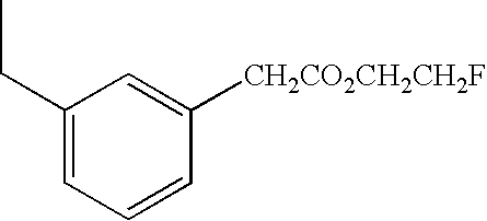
C1=C([CH2CO2CH2CH2F])C=CC=C1CC
